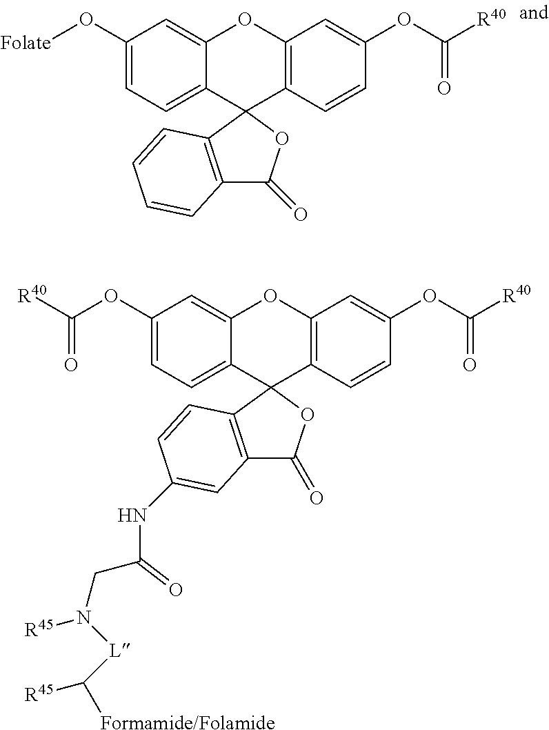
C1(OC([R40])=O)=CC=C2C(=C1)OC1=C(C=CC(OC([R40])=O)=C1)C21OC(=O)C2=C1C=CC(NC(CN([R45])[L]C([R45])[Formamide/Folamide])=O)=C2.C1(O[Folate])=CC=C2C(=C1)OC1=C(C=CC(OC([R40])=O)=C1)C21OC(=O)C2=C1C=CC=C2
